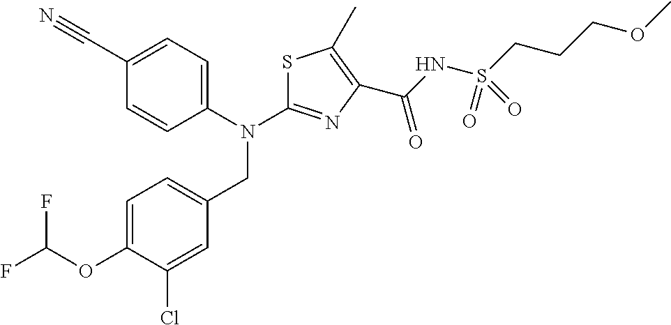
C1(C#N)=CC=C(N(C2=NC(C(NS(CCCOC)(=O)=O)=O)=C(C)S2)CC2=CC=C(OC(F)F)C(Cl)=C2)C=C1
